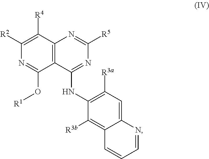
N1=C(O[R1])C2=C(C([R4])=C1[R2])N=C([R5])N=C2NC1=C([R3a])C=C2C(=C1[R3b])C=CC=N2
